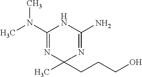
CN(C1=NC(C)(CCCO)N=C(N)N1)C
